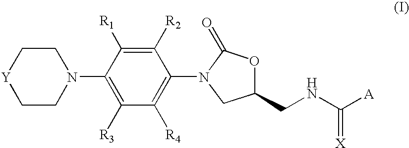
C1C[Y]CCN1C1=C([R3])C([R4])=C(N2CC(CNC([A])=[X])OC2=O)C([R2])=C1[R1]
